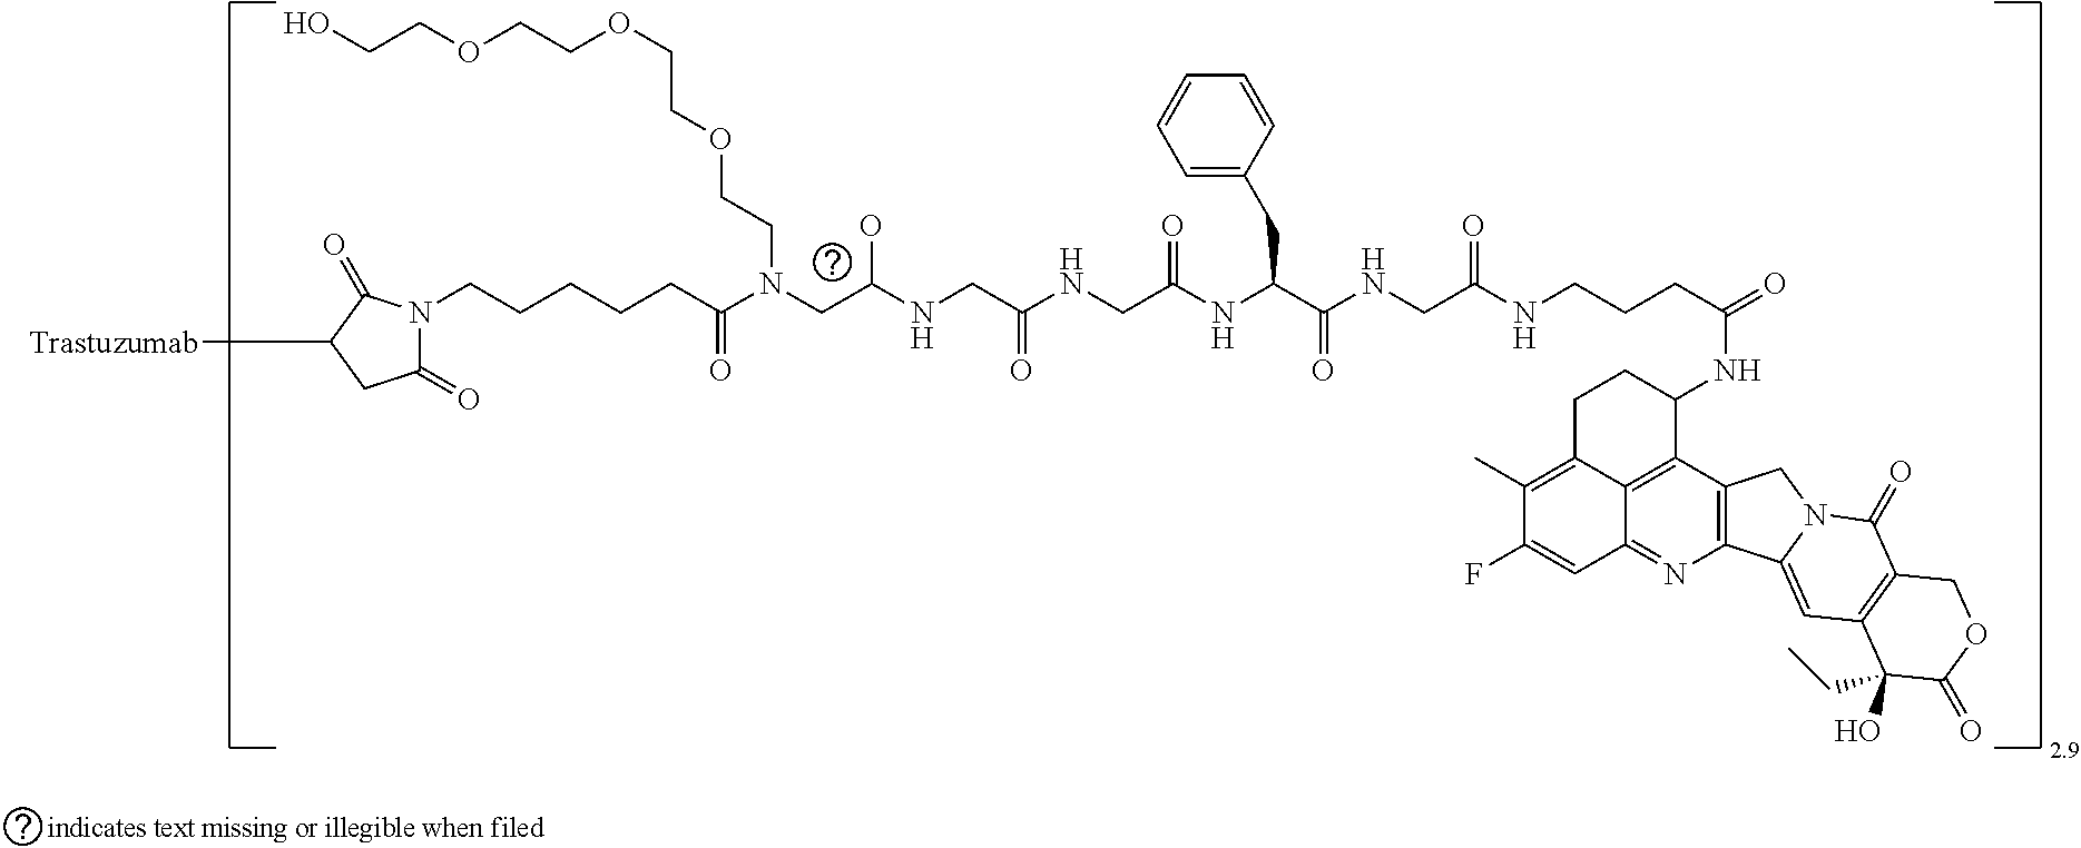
C(CCCCC(=O)N(CC(NCC(NCC(NC(C(NCC(NCCCC(=O)NC1C2=C3C(=NC4=C2CN2C4=CC4=C(C2=O)COC(=O)C4(CC)O)C=C(F)C(C)=C3CC1)=O)=O)CC1=CC=CC=C1)=O)=O)O)CCOCCOCCOCCO)N1C(=O)CC([Trastuzumab])C1=O
